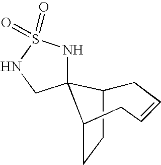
C1C2CCC(C23NS(=O)(=O)NC3)CC=C1
